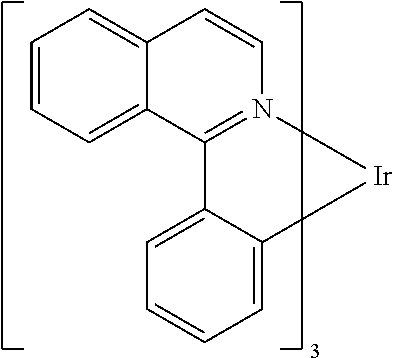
C12=CC=CC=C1C1=N(C=C2)[Ir]C2=CC=CC=C12
